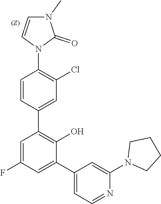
C1=CN(C2=C(Cl)C=C(C3=C(O)C(C4=CC=NC(N5CCCC5)=C4)=CC(F)=C3)C=C2)C(=O)N1C
